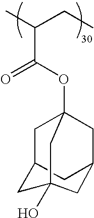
CC(CC)C(OC12CC3CC(C1)CC(O)(C3)C2)=O
